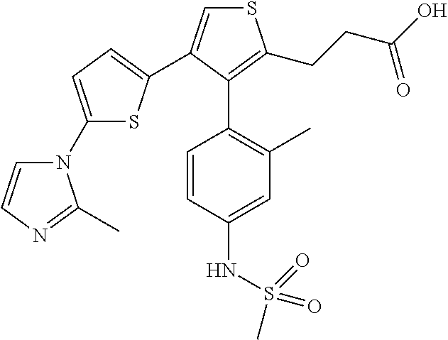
S1C=C(C2=CC=C(N3C=CN=C3C)S2)C(C2=C(C)C=C(NS(=O)(=O)C)C=C2)=C1CCC(O)=O
